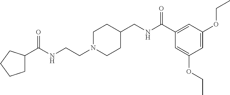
C1C(C(NCCN2CCC(CNC(C3=CC(OCC)=CC(OCC)=C3)=O)CC2)=O)CCC1
